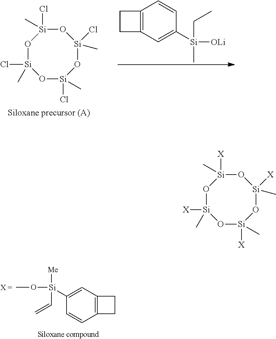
C12=C(C=C([Si](OC)([Me])C=C)C=C1)CC2.C12=C(C=C([Si]([OLi])(C)CC)C=C1)CC2.O1[Si](Cl)(C)O[Si](Cl)(C)O[Si](C)(Cl)O[Si]1(Cl)C.O1[Si]([X])(C)O[Si]([X])(C)O[Si](C)([X])O[Si]1([X])C
